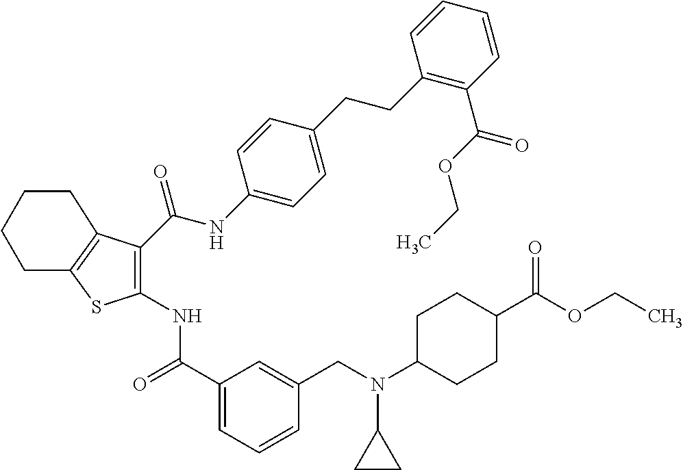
C1(C(=O)NC2=C(C(NC3=CC=C(CCC4=C(C(OCC)=O)C=CC=C4)C=C3)=O)C3=C(S2)CCCC3)=CC=CC(CN(C2CCC(C(OCC)=O)CC2)C2CC2)=C1
